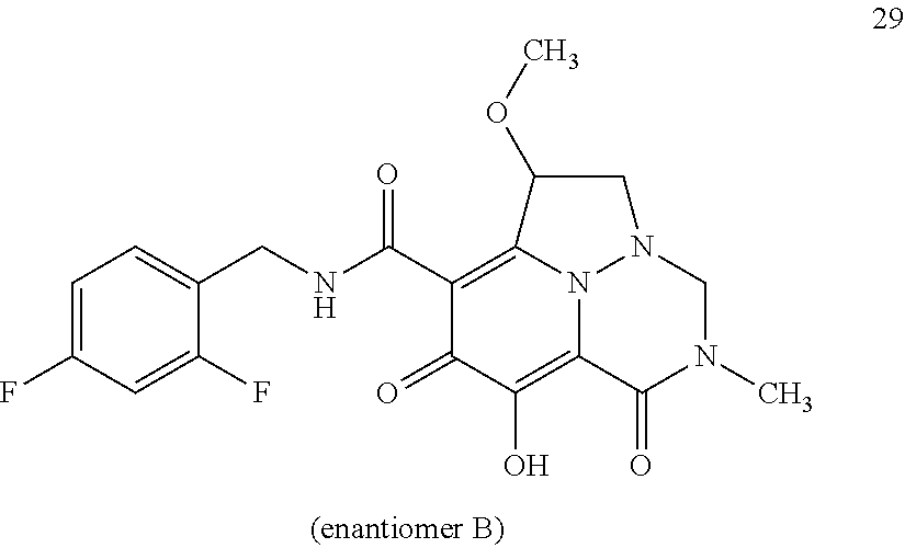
N(C(C1=C2N3C(=C(O)C1=O)C(=O)N(C)CN3CC2OC)=O)CC1=CC=C(F)C=C1F
